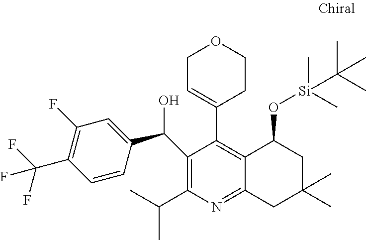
C1=CC(C(C2=C(C(C)C)N=C3C(=C2C2=CCOCC2)C(O[Si](C)(C)C(C)(C)C)CC(C)(C)C3)O)=CC(F)=C1C(F)(F)F
